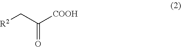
C(C([COOH])=O)[R2]
